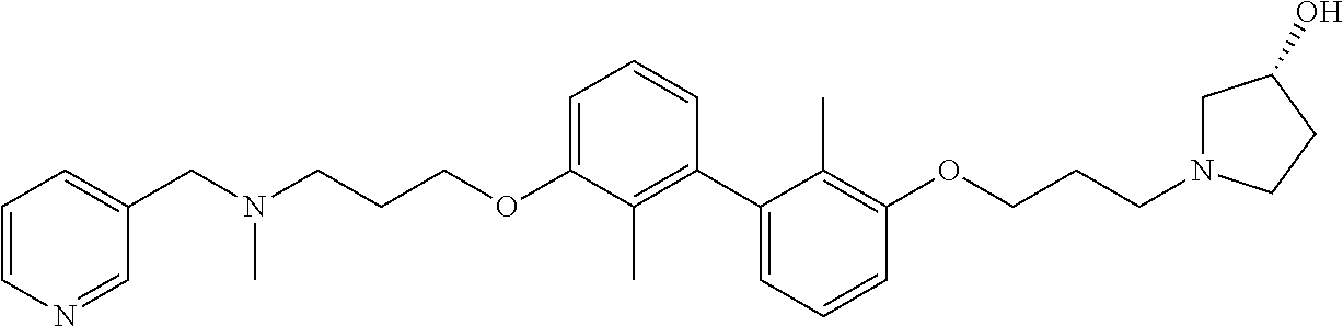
C1=C(OCCCN(CC2=CC=CN=C2)C)C(C)=C(C2=CC=CC(OCCCN3CC(O)CC3)=C2C)C=C1
